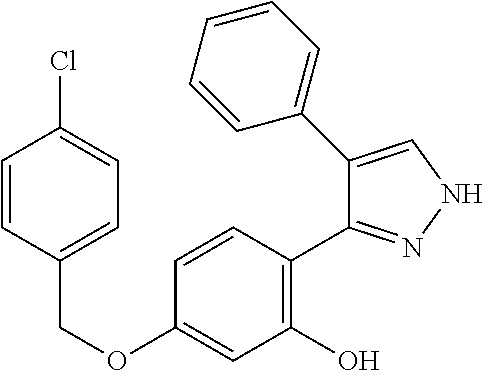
C(OC1=CC(O)=C(C2=NNC=C2C2=CC=CC=C2)C=C1)C1=CC=C(Cl)C=C1
